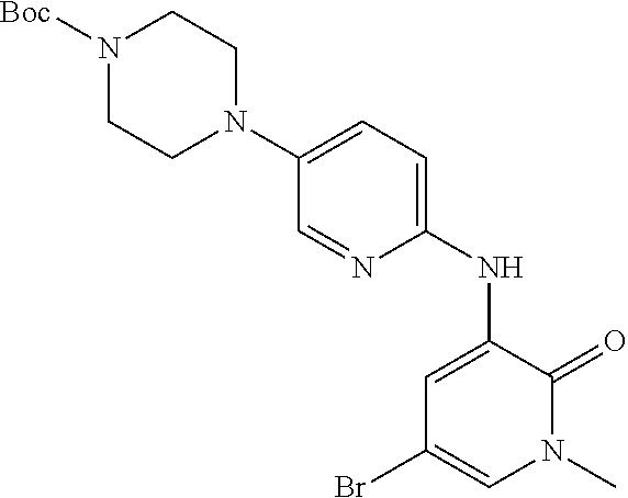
BrC1=CN(C)C(=O)C(NC2=CC=C(N3CCN([Boc])CC3)C=N2)=C1
